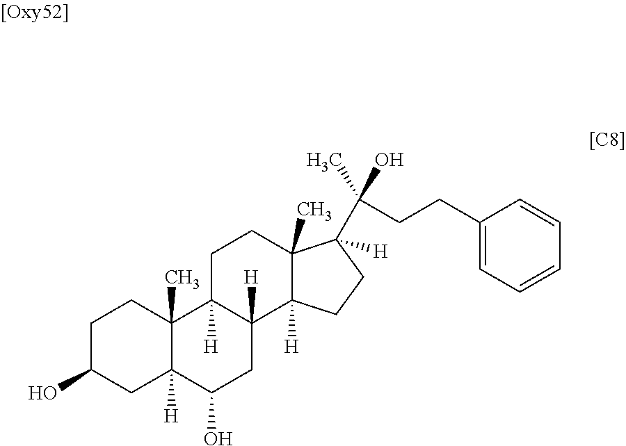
C1C(O)CC2([H])C(C)(C1)C1([H])C([H])(CC2O)C2([H])C(C)(CC1)C([H])(C(C)(CCC1=CC=CC=C1)O)CC2
